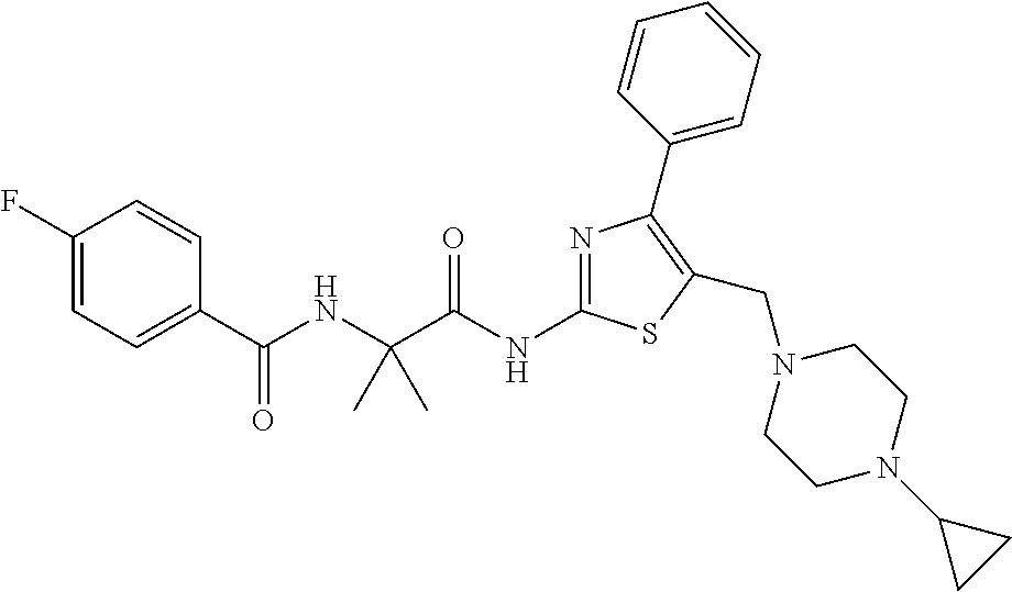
N(C(C(NC(C1=CC=C(F)C=C1)=O)(C)C)=O)C1=NC(C2=CC=CC=C2)=C(CN2CCN(C3CC3)CC2)S1
